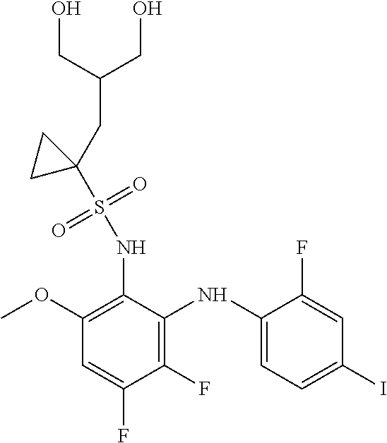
C1(NS(=O)(=O)C2(CC(CO)CO)CC2)=C(OC)C=C(F)C(F)=C1NC1=CC=C(I)C=C1F
